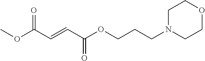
N1(CCCOC(C=CC(OC)=O)=O)CCOCC1
